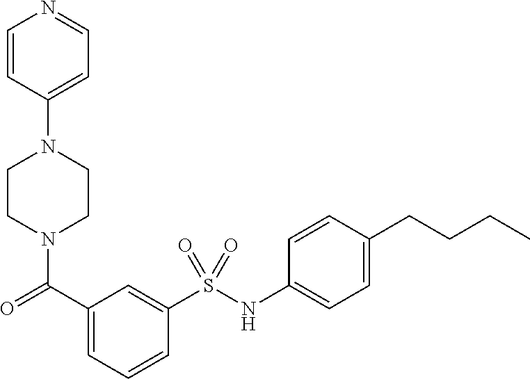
C1=CC(N2CCN(C(C3=CC=CC(S(NC4=CC=C(CCCC)C=C4)(=O)=O)=C3)=O)CC2)=CC=N1
